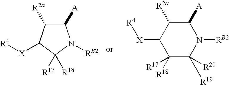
C1([A])C([R2a])C([X][R4])C([R17])([R18])N1[RB2].C1([R17])([R18])C([R20])([R19])N([RB2])C([A])C([R2a])C1[X][R4]
